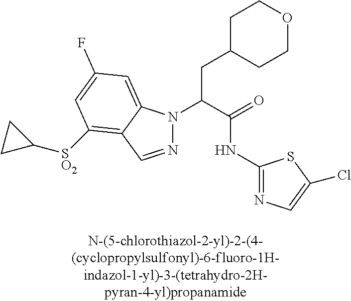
N1=CC2=C([SO2]C3CC3)C=C(F)C=C2N1C(C(=O)NC1=NC=C(Cl)S1)CC1CCOCC1
